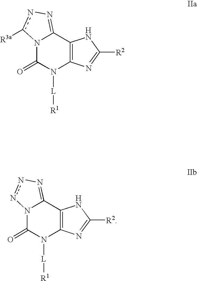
N12C(=O)N([L][R1])C3=C(C1=Nnc2[R3a])NC([R2])=N3.N12C(=O)N([L][R1])C3=C(C1=Nnn2)NC([R2])=N3
